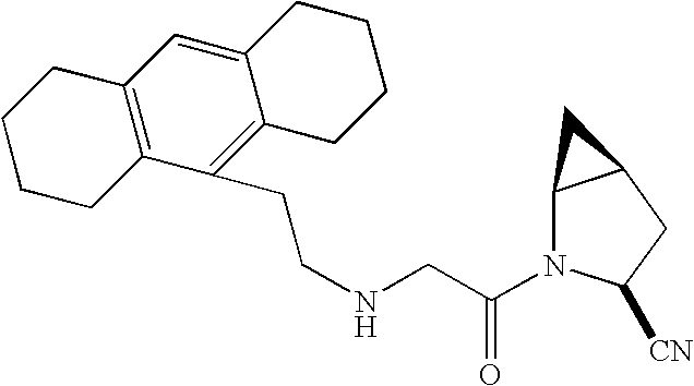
C(NCC(=O)N1C2C(CC1[CN])C2)CC1=C2C(=CC3=C1CCCC3)CCCC2
